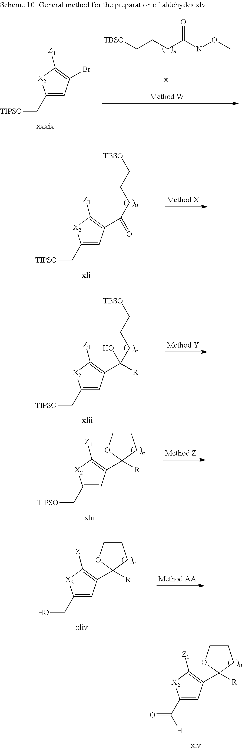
C1(C[TIPSO])=CC(Br)=C([Z1])[X2]1.[TBSO]CCCC(N(OC)C)=O.C1(C[TIPSO])=CC(C(CCC[TBSO])=O)=C([Z1])[X2]1.C1(C[TIPSO])=CC(C(CCC[TBSO])([R])O)=C([Z1])[X2]1.C1(C[TIPSO])=CC(C2([R])CCCO2)=C([Z1])[X2]1.C1(CO)=CC(C2([R])CCCO2)=C([Z1])[X2]1.C1(C(=O)[H])=CC(C2([R])CCCO2)=C([Z1])[X2]1
